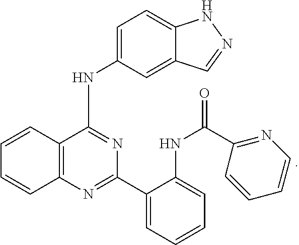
C12=C(N=C(C3=CC=CC=C3NC(C3=NC=CC=C3)=O)N=C1NC1=CC=C3C(=C1)C=NN3)C=CC=C2
